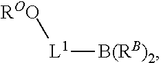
[B(RB)2][L1][ROO]
